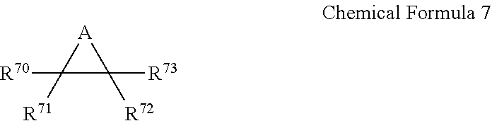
C1([R71])([R70])C([R73])([R72])[A]1
